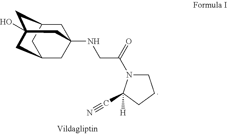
C1N(C(=O)CNC23CC4CC(O)(CC(C2)C4)C3)C([H])(C#N)CC1
